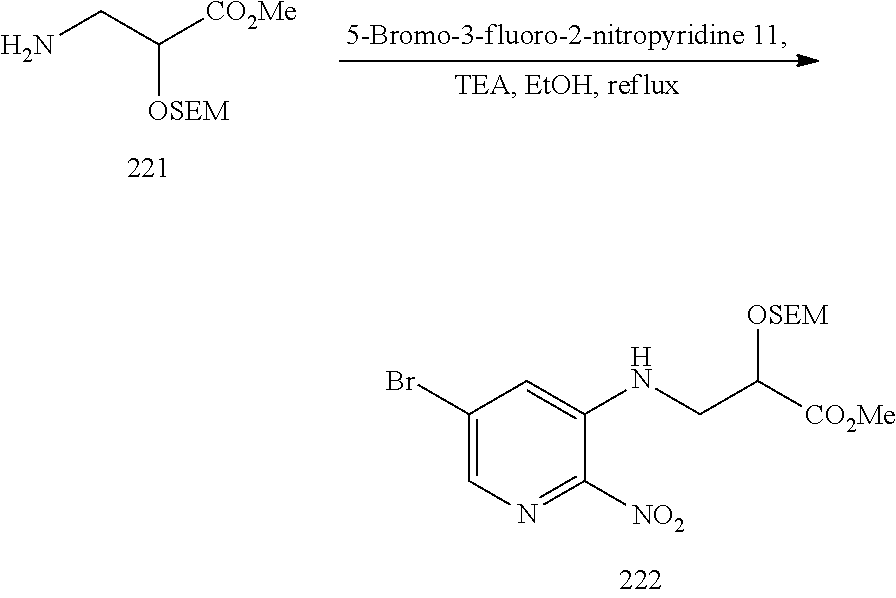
NCC([CO2Me])[OSEM].C1(Br)=CN=C([NO2])C(NCC([CO2Me])[OSEM])=C1
